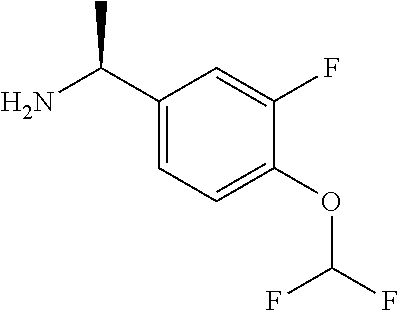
C1(C(N)C)=CC=C(OC(F)F)C(F)=C1
